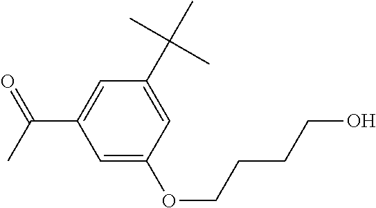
C1=C(C(C)(C)C)C=C(C(C)=O)C=C1OCCCCO
